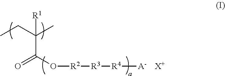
CCC(C)(C(O[R2][R3][R4][A-])=O)[R1].[X+]
